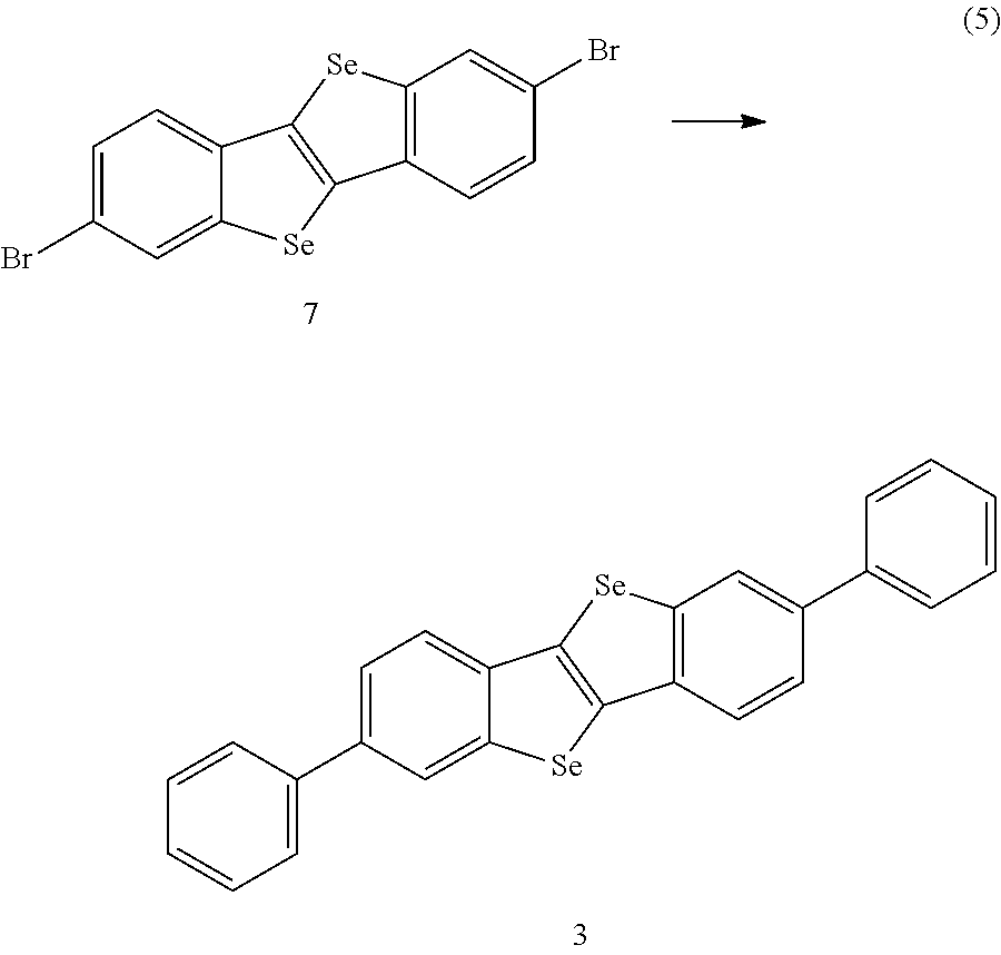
C1=C(C2=CC=CC=C2)C=C2C(=C1)C1=C([Se]2)C2=C([Se]1)C=C(C1=CC=CC=C1)C=C2.C1=C(Br)C=C2C(=C1)C1=C([Se]2)C2=C([Se]1)C=C(Br)C=C2
